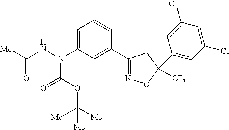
[Me]C(NN(C1=CC=CC(C2=NOC([CF3])(C3=CC(Cl)=CC(Cl)=C3)C2)=C1)C(OC([Me])([Me])[Me])=O)=O
